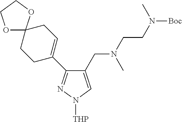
C1(CN(CCN([Boc])C)C)=CN([THP])N=C1C1=CCC2(OCCO2)CC1
